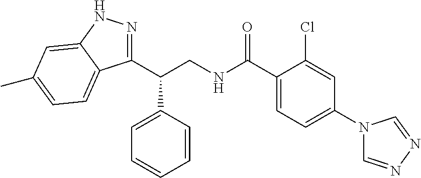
C(CNC(C1=CC=C(N2C=NN=C2)C=C1Cl)=O)(C1=CC=CC=C1)C1=NNC2=CC(C)=CC=C12
